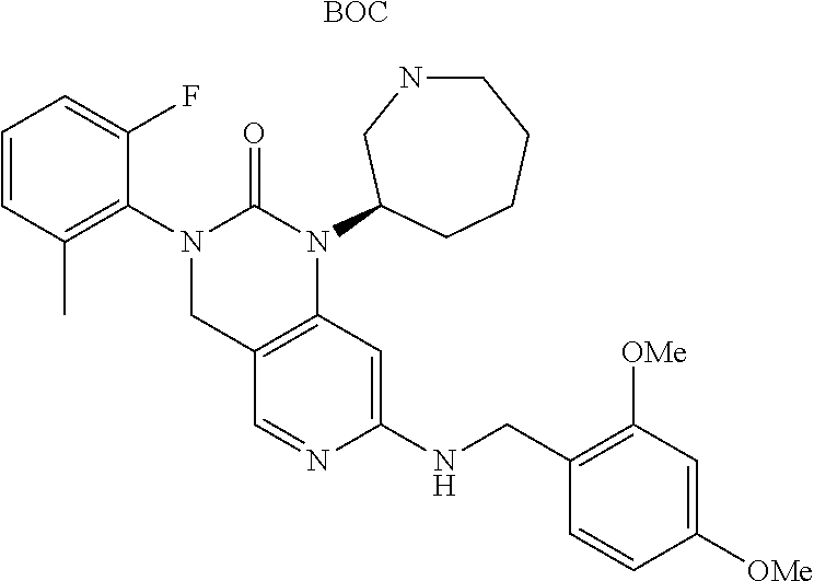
C1C2=C(N(C3CNCCCC3)C(=O)N1C1=C(C)C=CC=C1F)C=C(NCC1=C([OMe])C=C([OMe])C=C1)N=C2.[BOC]
